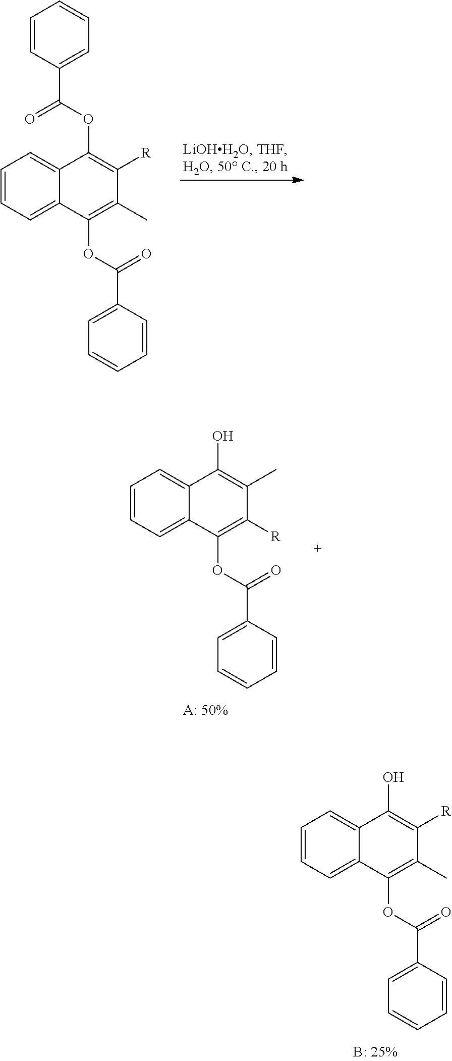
C1=CC(C(OC2=C([R])C(C)=C(OC(C3=CC=CC=C3)=O)C3=CC=CC=C23)=O)=CC=C1.OC1=C(C)C([R])=C(OC(C2=CC=CC=C2)=O)C2=CC=CC=C12.OC1=C([R])C(C)=C(OC(C2=CC=CC=C2)=O)C2=CC=CC=C12
